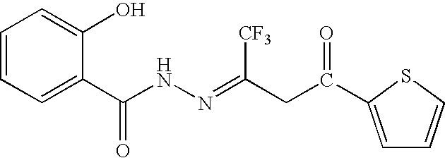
C1=CC=C(C(NN=C(CC(=O)C2=CC=CS2)[CF3])=O)C(O)=C1
